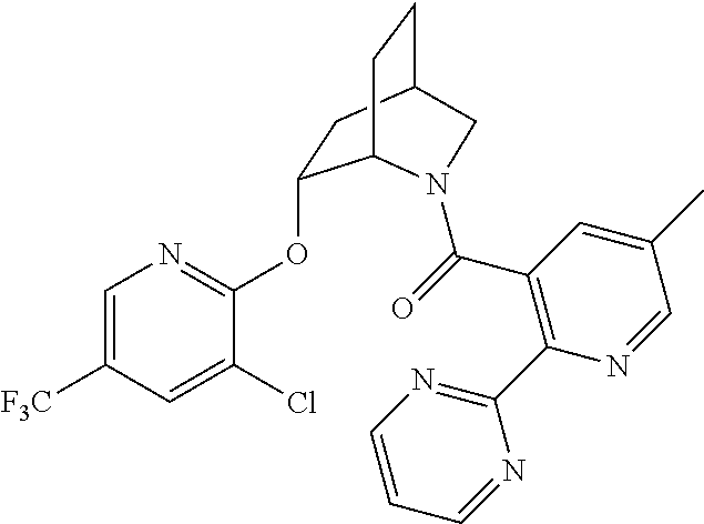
C1=C([F3C])C=C(Cl)C(OC2CC3CCC2N(C(=O)C2=C(C4=NC=CC=N4)N=CC(C)=C2)C3)=N1
